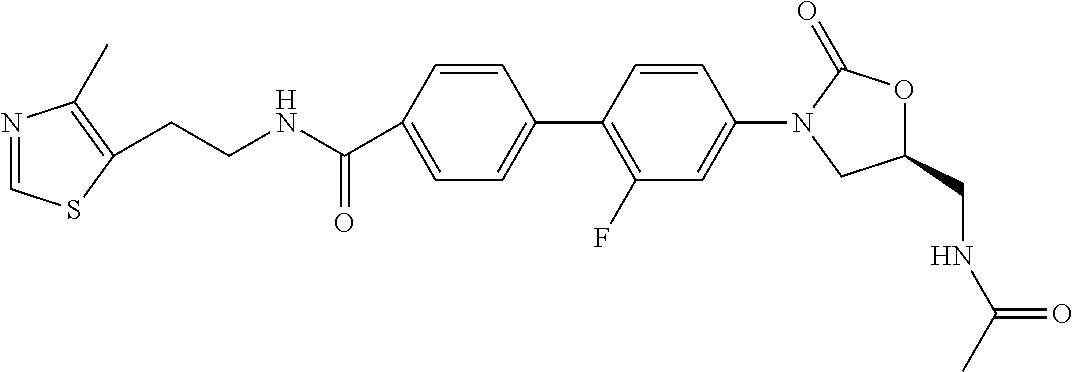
C1=C(C(NCCC2=C(C)N=CS2)=O)C=CC(C2=C(F)C=C(N3CC(CNC(C)=O)OC3=O)C=C2)=C1
